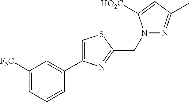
C1([F3C])=CC=CC(C2=CSC(CN3N=C(C)C=C3[HO2C])=N2)=C1
